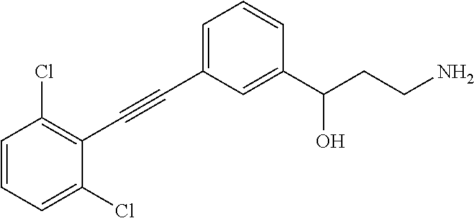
C(#CC1=CC=CC(C(CCN)O)=C1)C1=C(Cl)C=CC=C1Cl
